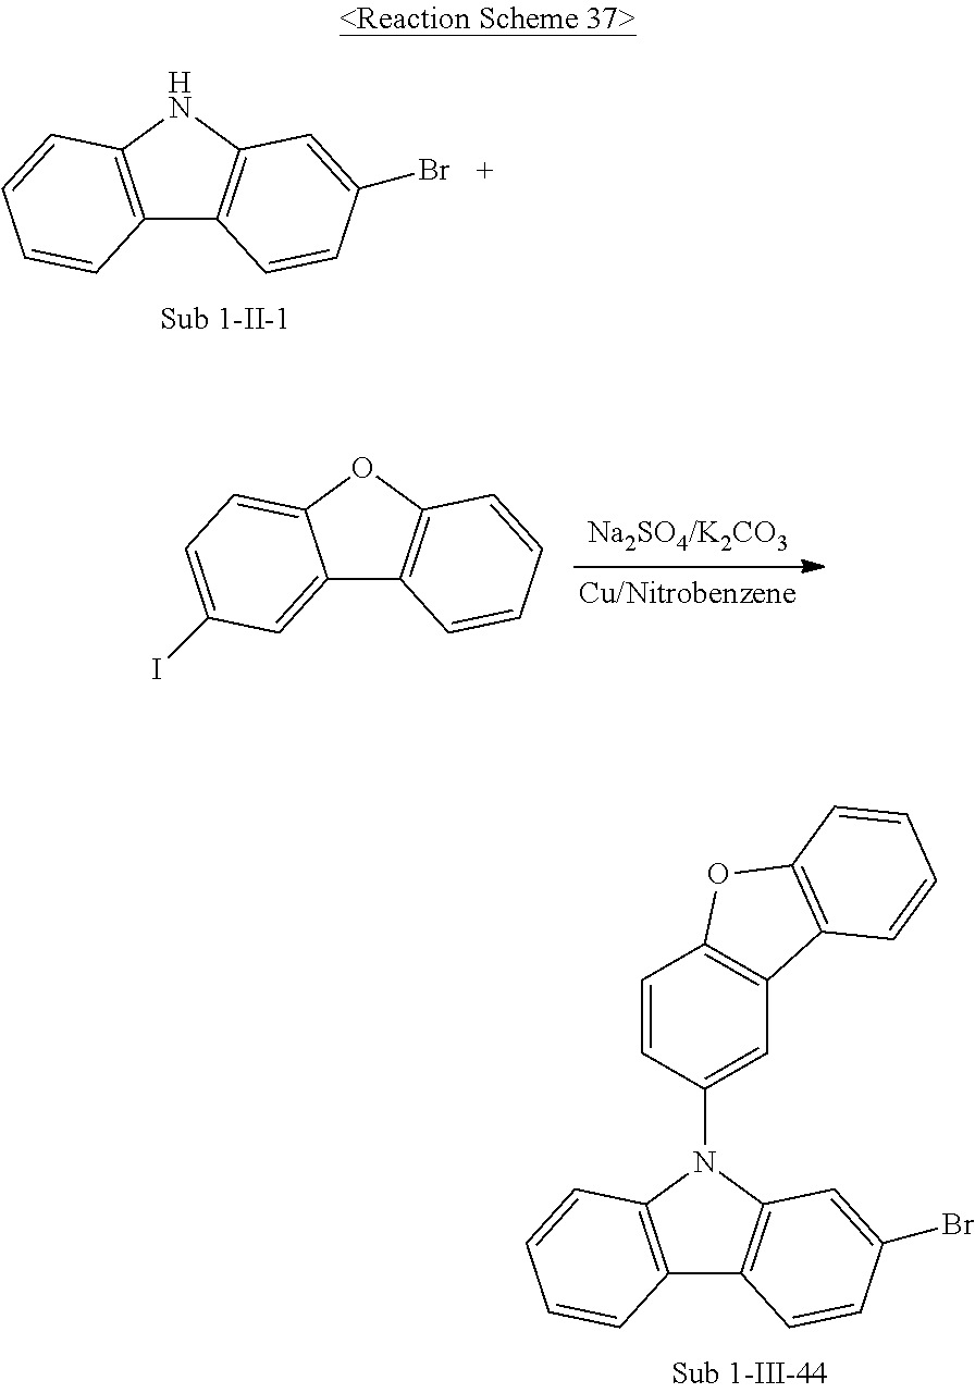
C12=C(NC3=C1C=CC(Br)=C3)C=CC=C2.C12=CC(I)=CC=C1OC1=C2C=CC=C1.C12=C(N(C3=CC4=C(C=C3)OC3=C4C=CC=C3)C3=C1C=CC(Br)=C3)C=CC=C2
